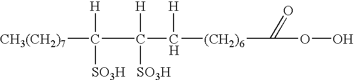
[CH3(CH2)7]C([H])(C([H])([SO3H])C([H])[(CH2)6]C(=O)OO)[SO3H]
